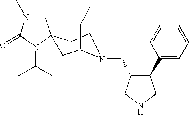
C1N(C)C(=O)N(C(C)C)C12CC1CCC(C2)N1CC1C(C2=CC=CC=C2)CNC1
